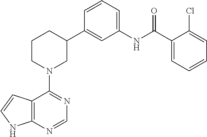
C1(C2CCCN(C3=NC=NC4=C3C=CN4)C2)=CC(NC(C2=CC=CC=C2Cl)=O)=CC=C1
